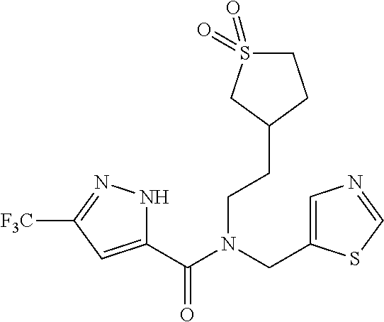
C1(C(N(CC2=CN=CS2)CCC2CCS(=O)(=O)C2)=O)=CC([F3C])=NN1
